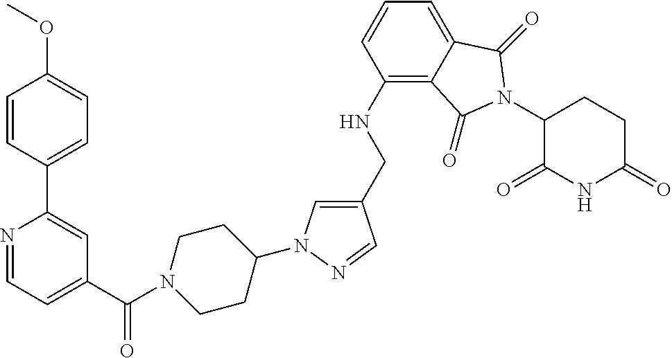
C1(CNC2=C3C(=CC=C2)C(=O)N(C2C(=O)NC(=O)CC2)C3=O)=CN(C2CCN(C(=O)C3=CC=NC(C4=CC=C(OC)C=C4)=C3)CC2)N=C1
